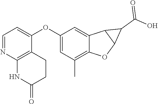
C1(OC2=CC=NC3=C2CCC(=O)N3)=CC(C)=C2C(=C1)C1C(O2)C1C(O)=O
